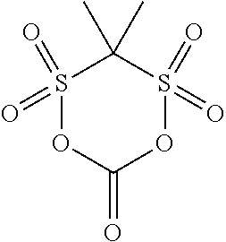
S1(=O)(=O)OC(=O)OS(=O)(=O)C1(C)C
